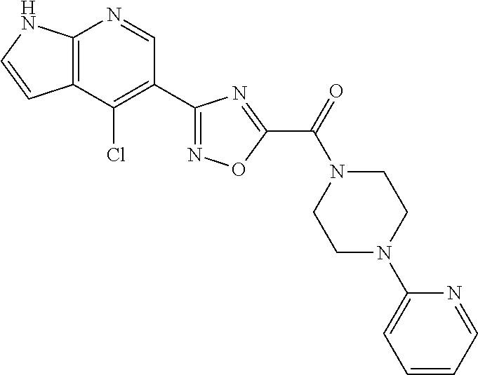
C12=C(C(Cl)=C(C3=NOC(C(=O)N4CCN(C5=CC=CC=N5)CC4)=N3)C=N1)C=CN2
